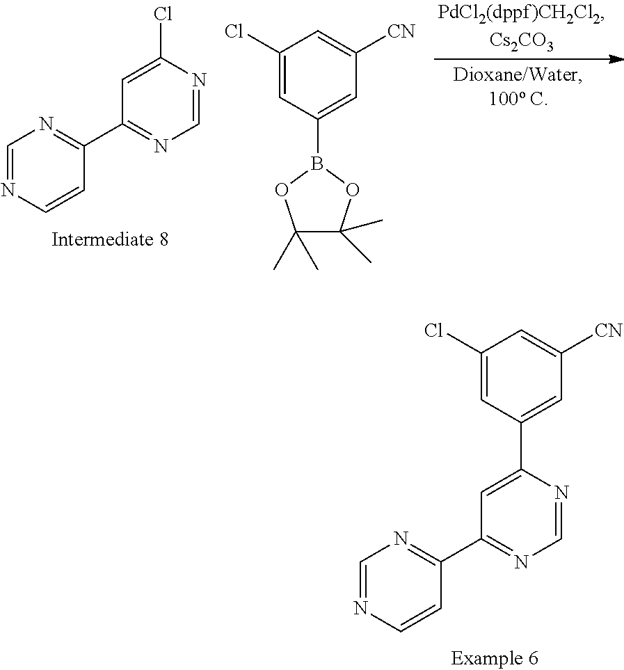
C1=NC=CC(C2=NC=NC(Cl)=C2)=N1.C1(Cl)=CC(B2OC(C)(C)C(C)(C)O2)=CC([CN])=C1.C1=NC=CC(C2=NC=NC(C3=CC([CN])=CC(Cl)=C3)=C2)=N1
